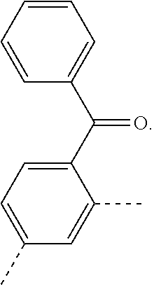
C1=CC(C(C2=CC=C(C)C=C2C)=O)=CC=C1
